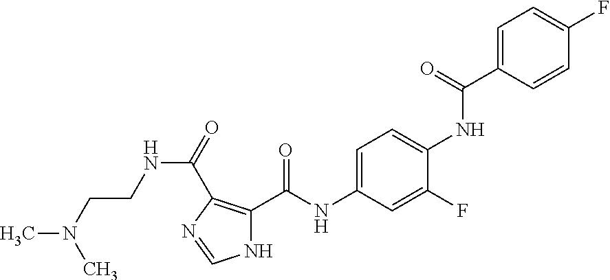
C1=C(C(=O)NC2=CC=C(NC(=O)C3=C(C(=O)NCCN(C)C)N=CN3)C=C2F)C=CC(F)=C1
